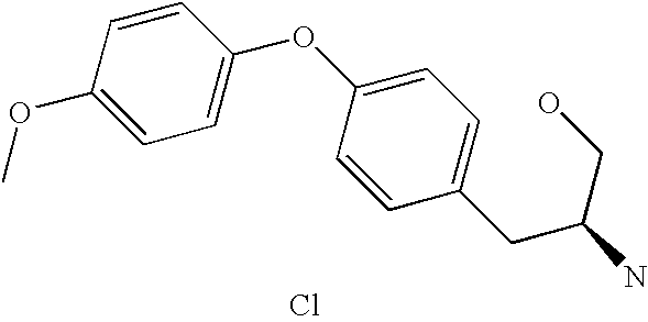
C1=CC(OC)=CC=C1OC1=CC=C(CC(CO)N)C=C1.Cl
